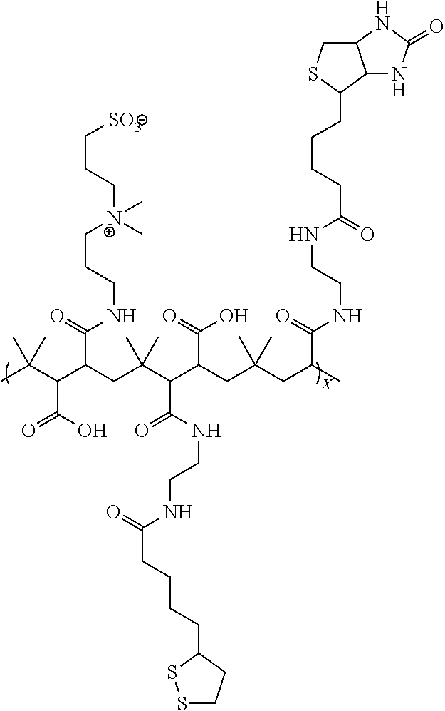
CC(C(C(C(=O)NCCC[N+](CCC[SO3])(C)C)CC(C(C(C(=O)O)CC(CC(C)C(=O)NCCNC(=O)CCCCC1C2C(CS1)NC(=O)N2)(C)C)C(NCCNC(CCCCC1SSCC1)=O)=O)(C)C)C(O)=O)(C)C
